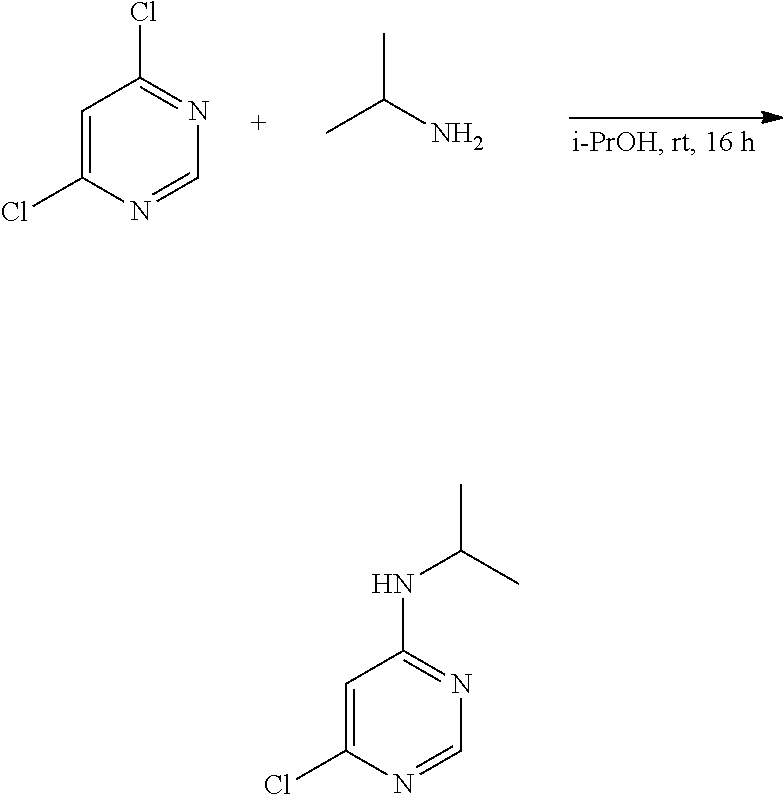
C1=C(Cl)N=CN=C1Cl.CC(N)C.C1=C(Cl)N=CN=C1NC(C)C
